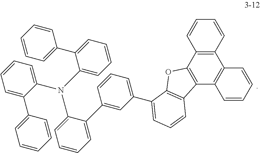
C1=CC=C(C2=CC(C3=CC=CC4=C3OC3=C4C4=C(C5=C3C=CC=C5)C=CC=C4)=CC=C2)C(N(C2=CC=CC=C2C2=CC=CC=C2)C2=CC=CC=C2C2=CC=CC=C2)=C1
